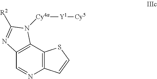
C12=C(C=NC3=C1SC=C3)N=C([R2])N2[Cy4a][Y1][Cy5]
